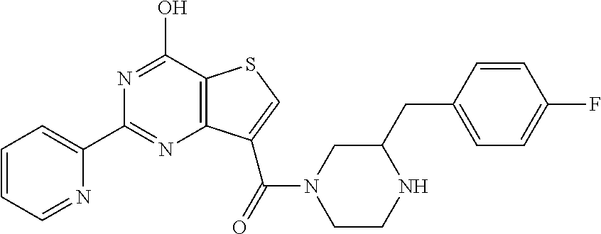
C1(C2=CC=CC=N2)=NC2=C(C(O)=N1)SC=C2C(=O)N1CCNC(CC2=CC=C(F)C=C2)C1
